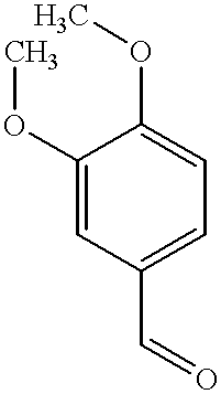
C1(OC)=CC(C=O)=CC=C1OC
